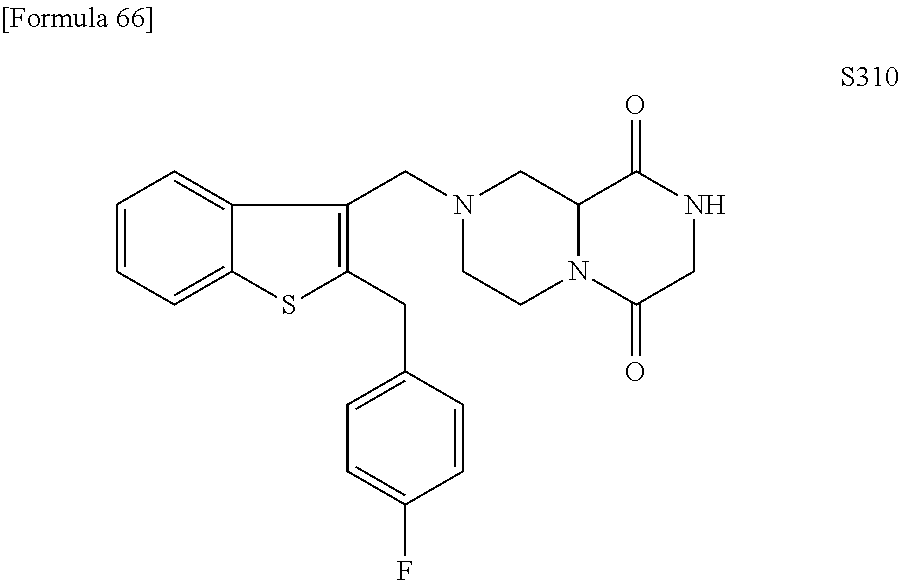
C1=CC=C2C(=C1)C(CN1CCN3C(C1)C(=O)NCC3=O)=C(CC1=CC=C(F)C=C1)S2
